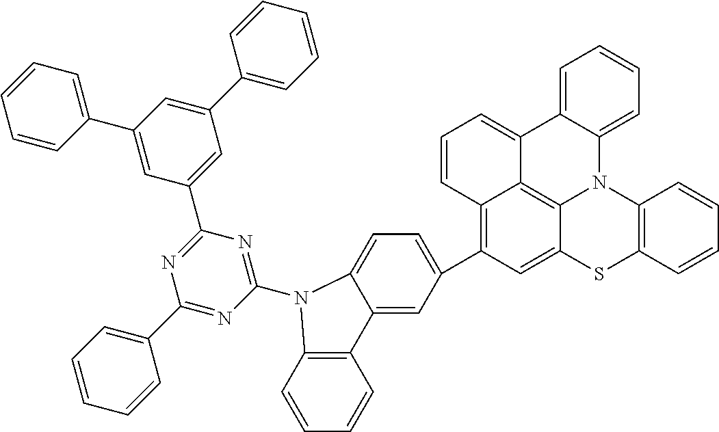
C1=CC=C2C(=C1)C1=CC=CC3=C(C4=CC=C5C(=C4)C4=C(C=CC=C4)N5C4=NC(C5=CC(C6=CC=CC=C6)=CC(C6=CC=CC=C6)=C5)=NC(C5=CC=CC=C5)=N4)C=C4C(=C13)N2C1=C(S4)C=CC=C1
